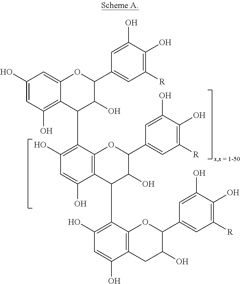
C1(O)=CC(O)=C2C(=C1)OC(C1=CC([R])=C(O)C(O)=C1)C(O)C2C1=C(O)C=C(O)C2=C1OC(C1=CC([R])=C(O)C(O)=C1)C(O)C2C1=C(O)C=C(O)C2=C1OC(C1=CC([R])=C(O)C(O)=C1)C(O)C2
